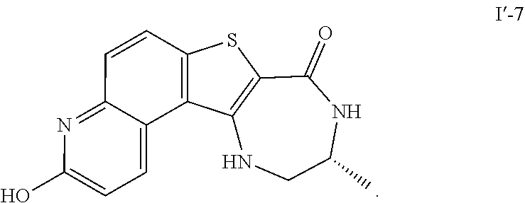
C12=NC(O)=CC=C1C1=C(C=C2)SC2=C1NCC(C)NC2=O
